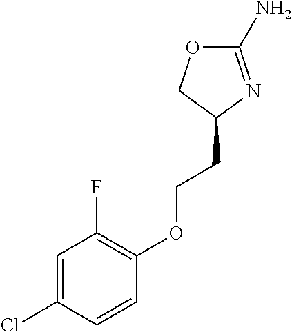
C1(N)=NC(CCOC2=C(F)C=C(Cl)C=C2)CO1
